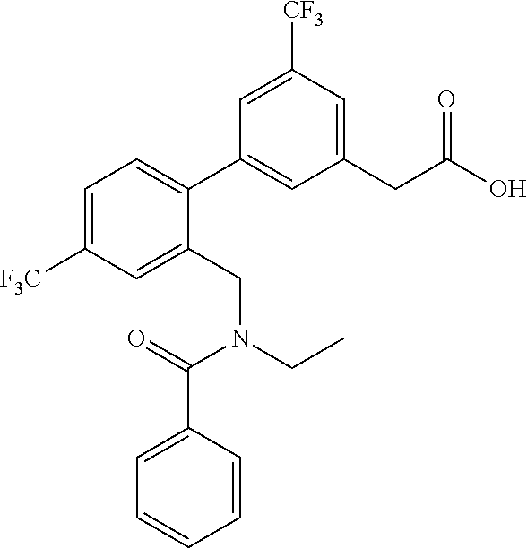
C1=C([F3C])C=C(CN(CC)C(=O)C2=CC=CC=C2)C(C2=CC(CC(=O)O)=CC([CF3])=C2)=C1
